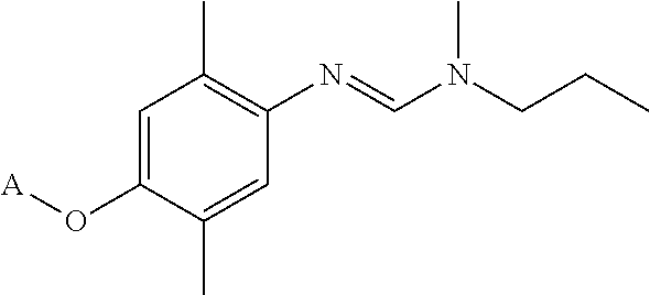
C1=C(O[A])C(C)=CC(N=CN(CCC)C)=C1C
